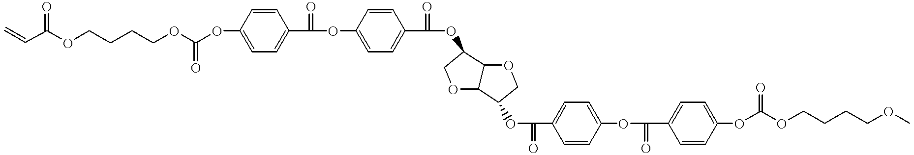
O(C1=CC=C(C(OC2=CC=C(C(=O)OC3C4C(OC3)C(OC(=O)C3=CC=C(OC(=O)C5=CC=C(OC(OCCCCOC)=O)C=C5)C=C3)CO4)C=C2)=O)C=C1)C(OCCCCOC(C=C)=O)=O
